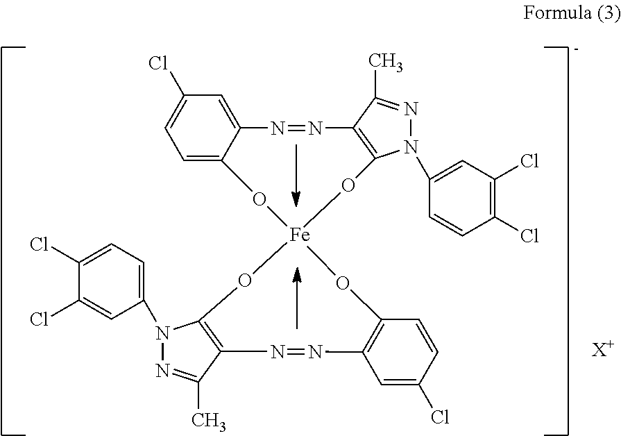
C1=C2C(=CC=C1Cl)O[Fe]1(OC3=C(N=N2)C(C)=NN3C2=CC(Cl)=C(Cl)C=C2)OC2=C(C(C)=NN2C2=CC=C(Cl)C(Cl)=C2)N=NC2=C(O1)C=CC(Cl)=C2.[X+]
